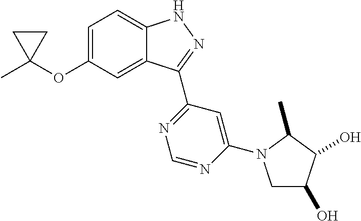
CC1(OC2=CC=C3C(=C2)C(C2=NC=NC(N4CC(O)C(O)C4C)=C2)=NN3)CC1
